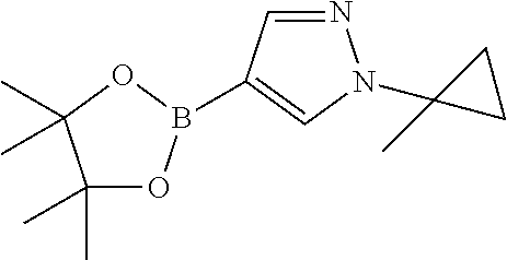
N1=CC(B2OC(C)(C)C(C)(C)O2)=CN1C1(C)CC1
